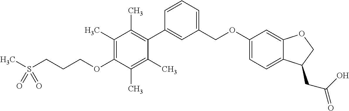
CS(CCCOC1=C(C)C(C)=C(C2=CC(COC3=CC=C4C(=C3)OCC4CC(O)=O)=CC=C2)C(C)=C1C)(=O)=O
